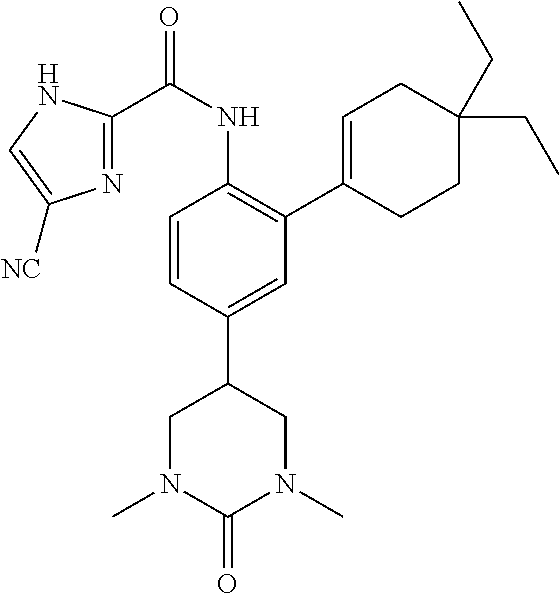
C1=CC(C2CN(C)C(=O)N(C)C2)=CC(C2=CCC(CC)(CC)CC2)=C1NC(C1=NC([NC])=CN1)=O
